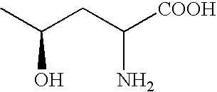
C([COOH])(CC(C)O)N
